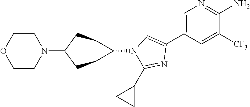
C1=C(C2=CN(C3C4C3CC(N3CCOCC3)C4)C(C3CC3)=N2)C=C([CF3])C(N)=N1
